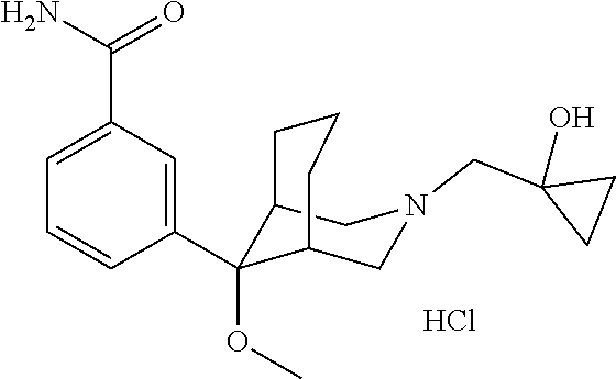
C12C(OC)(C3=CC(C(=O)N)=CC=C3)C(CN(CC3(O)CC3)C1)CCC2.Cl
